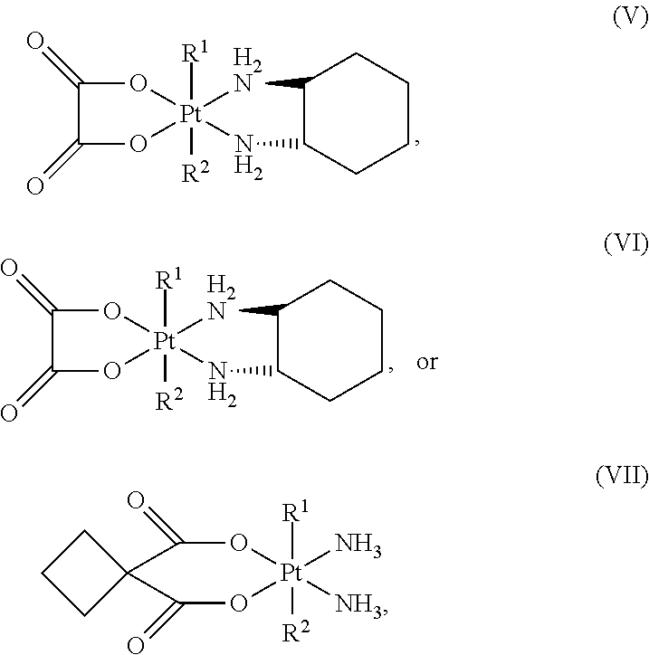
[R1][Pt]12([R2])([H2N]C3C(N1)CCCC3)OC(=O)C(=O)O2.[R1][Pt]12([R2])([H2N]C3C(N1)CCCC3)OC(=O)C(=O)O2.[R1][Pt]1([R2])(N)([NH3])OC(=O)C2(C(=O)O1)CCC2
